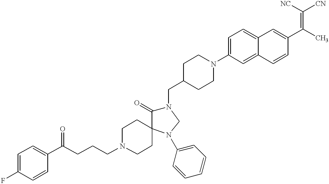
C1=C2C(=CC(N3CCC(CN4C(=O)C5(CCN(CCCC(=O)C6=CC=C(F)C=C6)CC5)N(C5=CC=CC=C5)C4)CC3)=C1)C=CC(C(C)=C([CN])[NC])=C2
